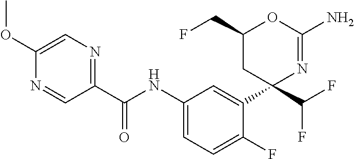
C1(C(NC2=CC=C(F)C(C3(C(F)F)N=C(N)OC(CF)C3)=C2)=O)=NC=C(OC)N=C1
